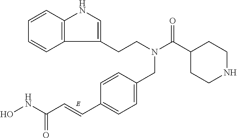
ONC(C=CC1=CC=C(CN(C(C2CCNCC2)=O)CCC2=CNC3=C2C=CC=C3)C=C1)=O
